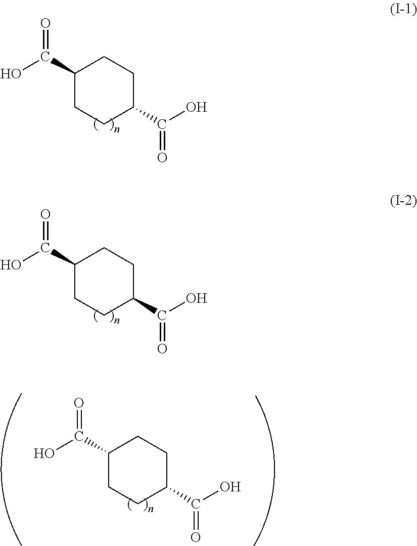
C1(C(=O)O)CCC(C(=O)O)CC1.C1(C(=O)O)CCC(C(=O)O)CC1.C1(C(=O)O)CCC(C(=O)O)CC1
